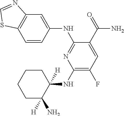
C1(NC2([H])CCCCC2(N)[H])=C(F)C=C(C(=O)N)C(NC2=CC3=C(C=C2)SC=N3)=N1
